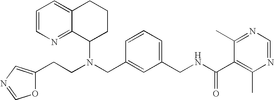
N(CC1=CC(CNC(C2=C(C)N=CN=C2C)=O)=CC=C1)(C1CCCC2=CC=CN=C12)CCC1=CN=CO1
